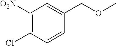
C1([O2N])=C(Cl)C=CC(COC)=C1
